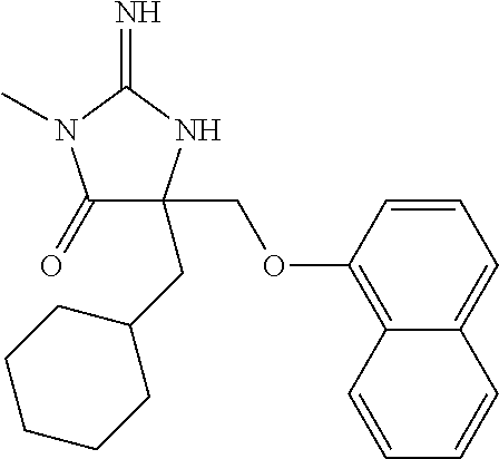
C1(=O)C(CC2CCCCC2)(COC2=C3C(=CC=C2)C=CC=C3)NC(=N)N1C
